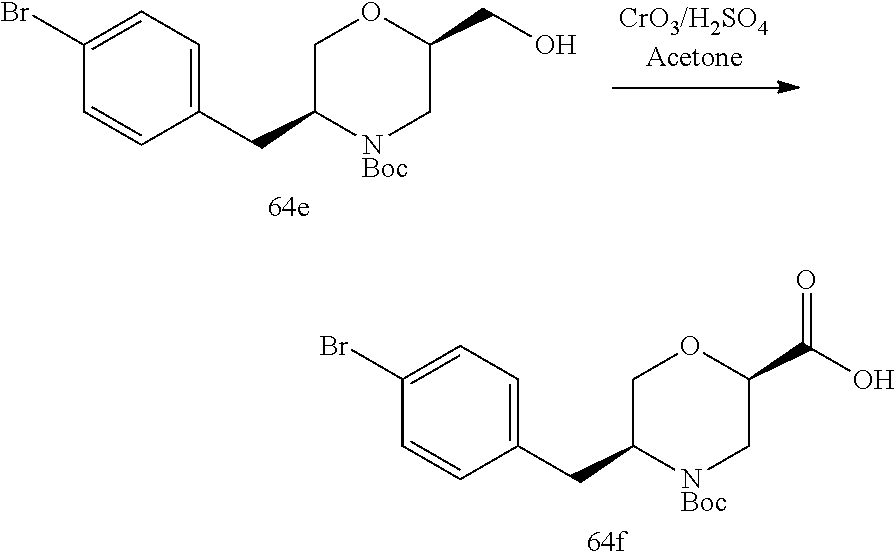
C1(CC2[NBoc]CC(C(O)=O)OC2)=CC=C(Br)C=C1.C1(CC2[NBoc]CC(CO)OC2)=CC=C(Br)C=C1
